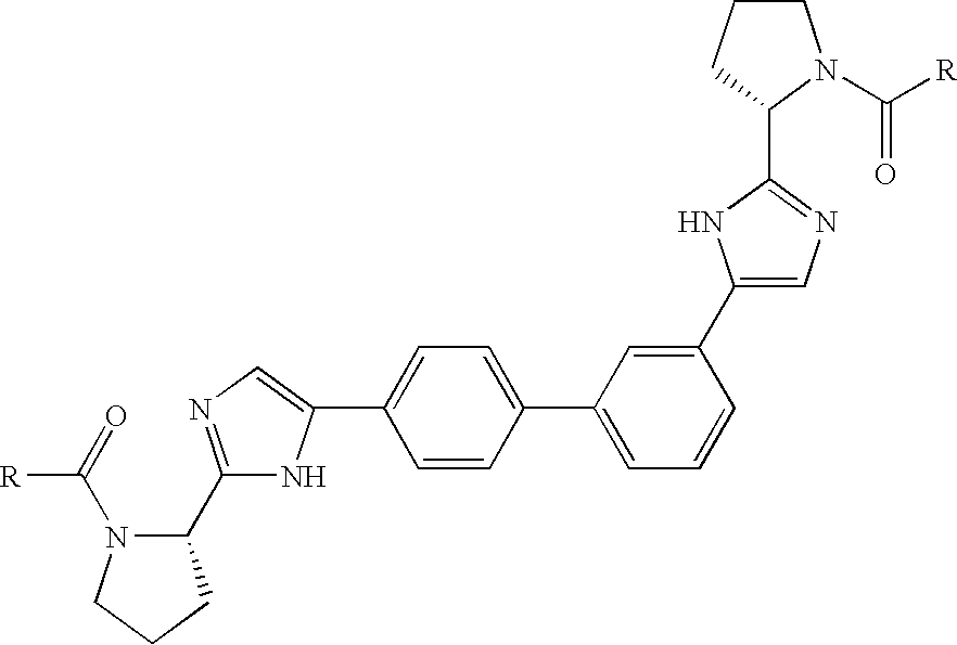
C1=CC(C2=CC=CC(C3=CN=C(C4CCCN4C([R])=O)N3)=C2)=CC=C1C1=CN=C(C2N(C(=O)[R])CCC2)N1
